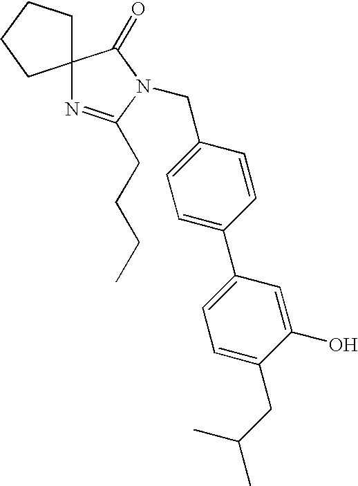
C1(CN2C(CCCC)=NC3(C2=O)CCCC3)=CC=C(C2=CC=C(CC(C)C)C(O)=C2)C=C1
